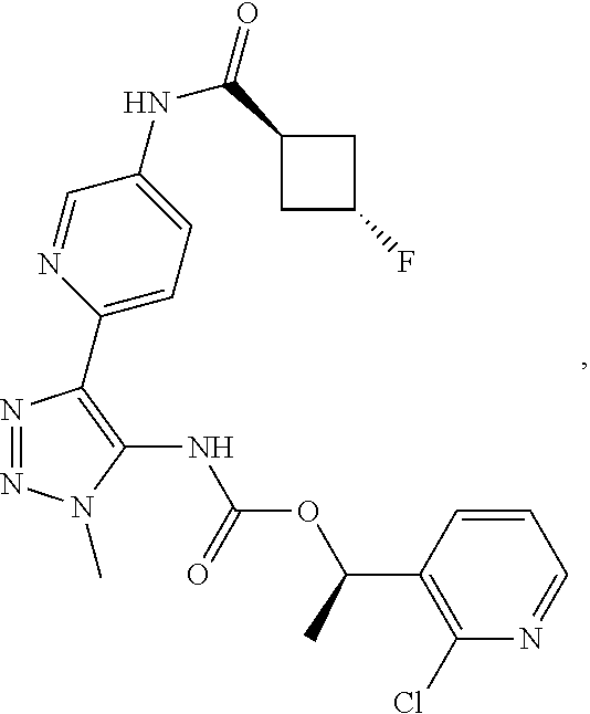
N1=NN(C)C(NC(OC(C2=C(Cl)N=CC=C2)C)=O)=C1C1=CC=C(NC(=O)C2CC(F)C2)C=N1
